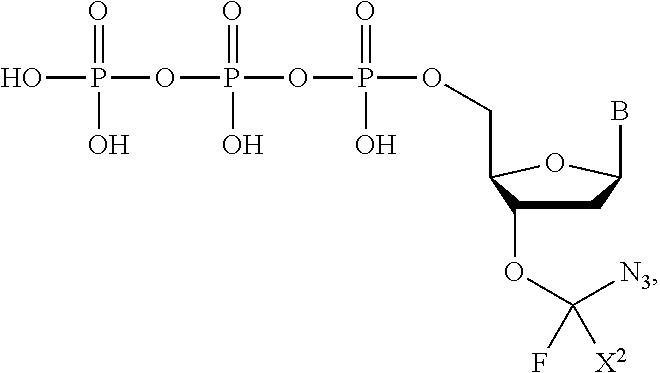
C1C(OC([N3])(F)[X2])C(COP(OP(OP(O)(=O)O)(=O)O)(=O)O)OC1B
